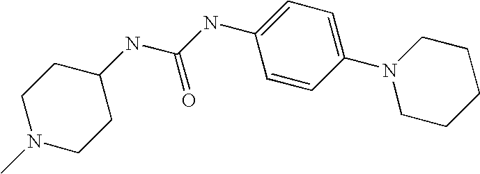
C1=CC(N2CCCCC2)=CC=C1NC(NC1CCN(C)CC1)=O
